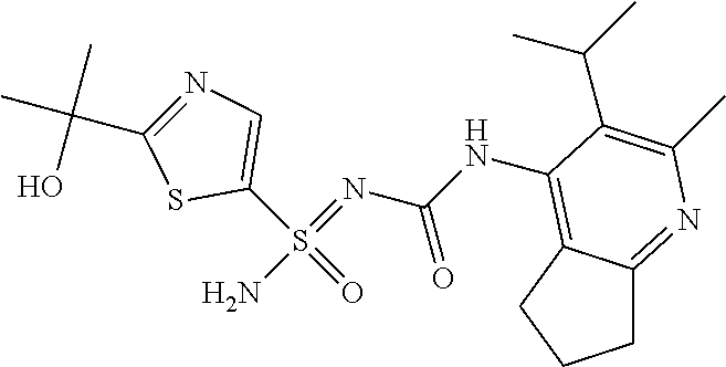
C1(S(=O)(=NC(NC2=C3C(=NC(C)=C2C(C)C)CCC3)=O)N)=CN=C(C(C)(C)O)S1
